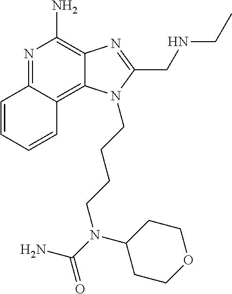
N1=C2C(=C3C(=C1N)N=C(CNCC)N3CCCCN(C(=O)N)C1CCOCC1)C=CC=C2
